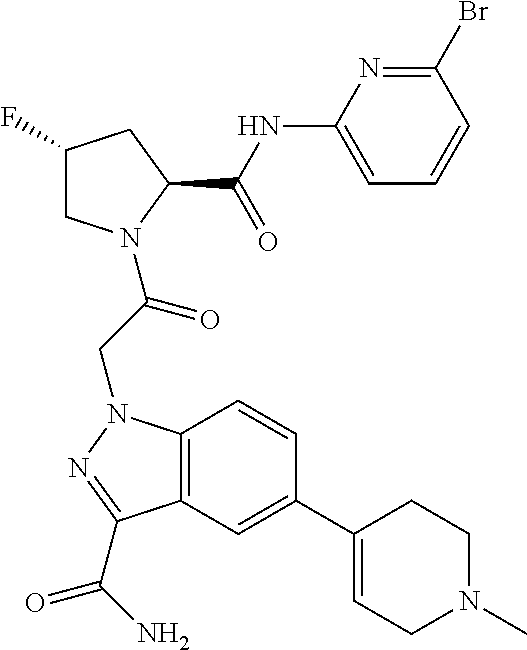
BrC1=NC(NC(C2CC(F)CN2C(=O)CN2C3=C(C=C(C4=CCN(C)CC4)C=C3)C(C(=O)N)=N2)=O)=CC=C1
